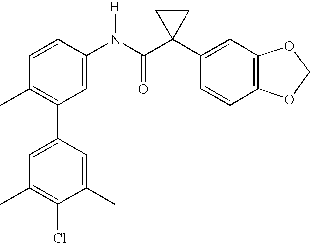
C1(N(C(C2(C3=CC4=C(C=C3)OCO4)CC2)=O)[H])=CC(C2=CC(C)=C(Cl)C(C)=C2)=C(C)C=C1
